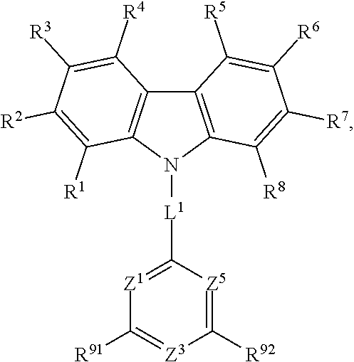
N1([L1]C2=[Z1]C([R91])=[Z3]C([R92])=[Z5]2)C2=C(C3=C1C([R1])=C([R2])C([R3])=C3[R4])C([R5])=C([R6])C([R7])=C2[R8]
